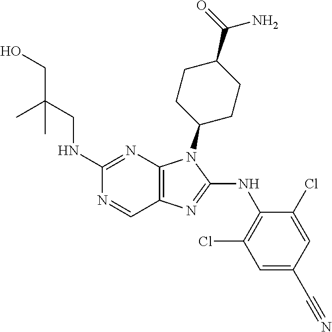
C1(NCC(CO)(C)C)=NC2=C(C=N1)N=C(NC1=C(Cl)C=C(C#N)C=C1Cl)N2C1CCC(C(=O)N)CC1
